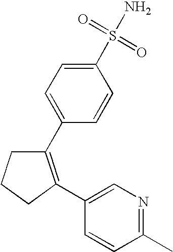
C1(C2=CC=C(S(N)(=O)=O)C=C2)=C(C2=CN=C(C)C=C2)CCC1
